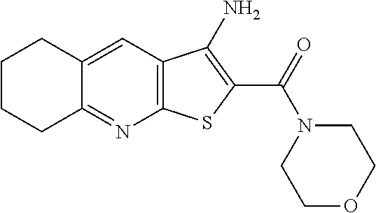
C1CCC2=NC3=C(C=C2C1)C(N)=C(C(=O)N1CCOCC1)S3
